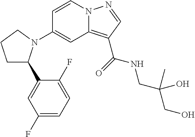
C1=CN2C(=C(C(=O)NCC(CO)(O)C)C=N2)C=C1N1C(C2=CC(F)=CC=C2F)CCC1
